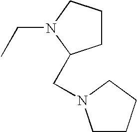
CCN1C(CN2CCCC2)CCC1
